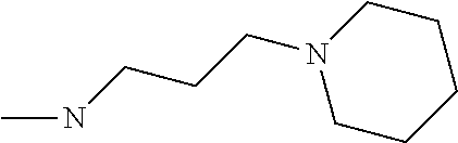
CNCCCN1CCCCC1
